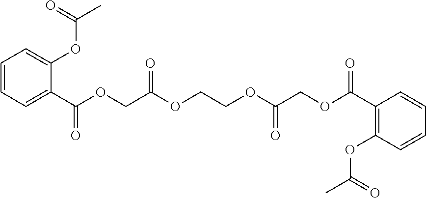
C1=CC=C(C(OCC(OCCOC(COC(=O)C2=C(OC(C)=O)C=CC=C2)=O)=O)=O)C(OC(C)=O)=C1
